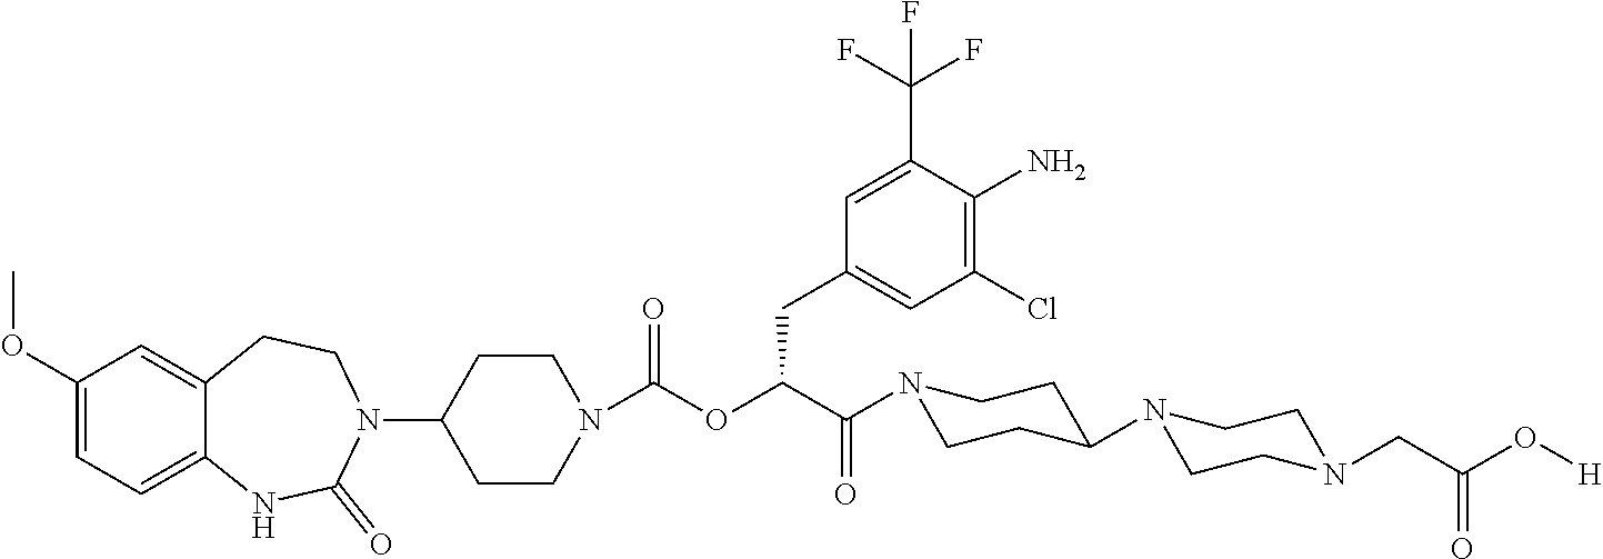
C1(OC)=CC=C2C(=C1)CCN(C1CCN(C(OC(CC3=CC(Cl)=C(N)C(C(F)(F)F)=C3)C(=O)N3CCC(N4CCN(CC(=O)O[H])CC4)CC3)=O)CC1)C(=O)N2
